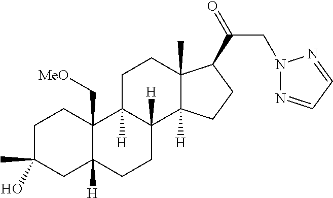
C1C(C)(O)CC2([H])C(C[MeO])(C1)C1([H])C([H])(CC2)C2([H])C(C)(CC1)C(C(=O)CN1N=CC=N1)CC2
